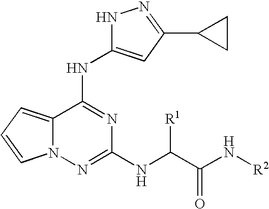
N1C(NC2=NC(NC(C(N[R2])=O)[R1])=NN3C2=CC=C3)=CC(C2CC2)=N1
